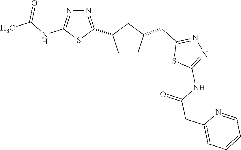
C1CC(CC2=NN=C(NC(CC3=CC=CC=N3)=O)S2)CC1C1=NN=C(NC(C)=O)S1
